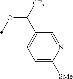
C1=C([SMe])N=CC(C([CF3])OC)=C1
